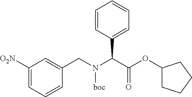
C1=C([O2N])C=C(CN(C(C(OC2CCCC2)=O)C2=CC=CC=C2)[boc])C=C1
